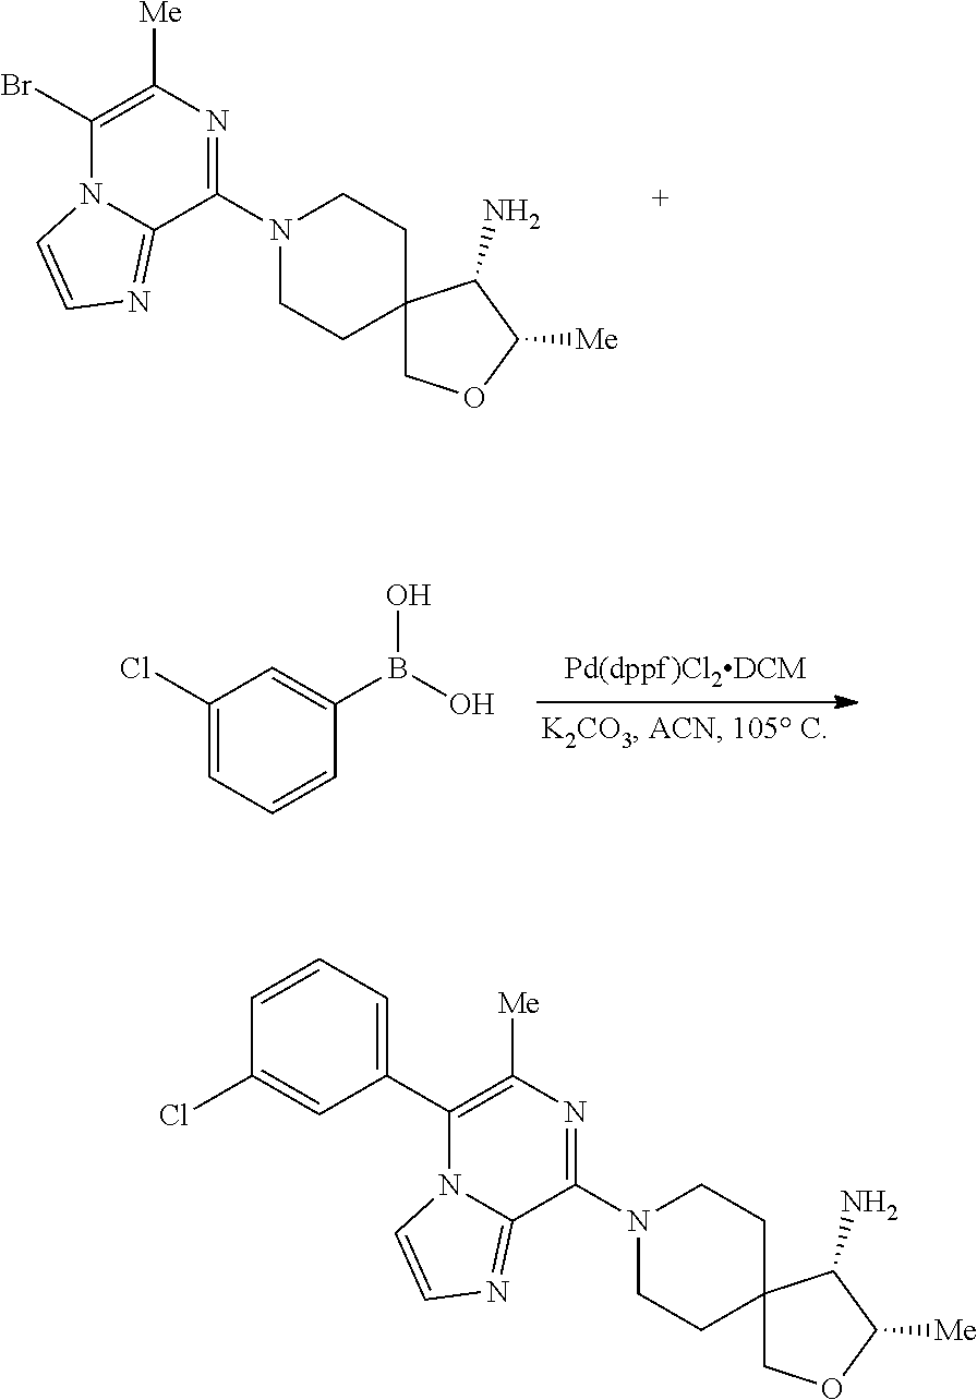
C1(Br)=C([Me])N=C(N2CCC3(CC2)COC([Me])C3N)C2=NC=CN12.B(C1=CC(Cl)=CC=C1)(O)O.C1(C2=CC=CC(Cl)=C2)=C([Me])N=C(N2CCC3(CC2)COC([Me])C3N)C2=NC=CN12
